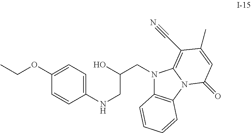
N1(CC(CNC2=CC=C(OCC)C=C2)O)C2=C(N3C1=C(C#N)C(C)=CC3=O)C=CC=C2
